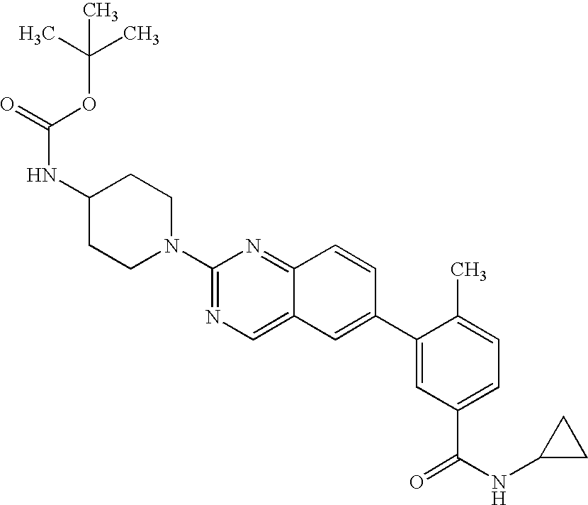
C1(N2CCC(NC(=O)OC(C)(C)C)CC2)=NC=C2C(=N1)C=CC(C1=CC(C(=O)NC3CC3)=CC=C1C)=C2
